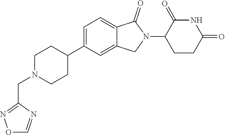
C1=C(C2CCN(CC3=NOC=N3)CC2)C=C2C(=C1)C(=O)N(C1CCC(=O)NC1=O)C2
